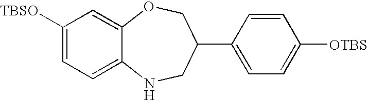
C1([TBSO])=CC=C2C(=C1)OCC(C1=CC=C([OTBS])C=C1)CN2
